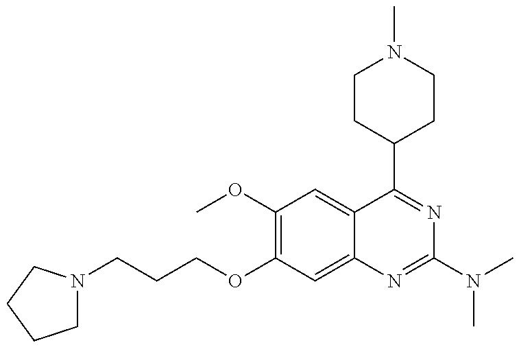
C1N(CCCOC2=C(OC)C=C3C(=C2)N=C(N(C)C)N=C3C2CCN(C)CC2)CCC1
